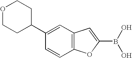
O1CCC(C2=CC3=C(C=C2)OC(B(O)O)=C3)CC1
